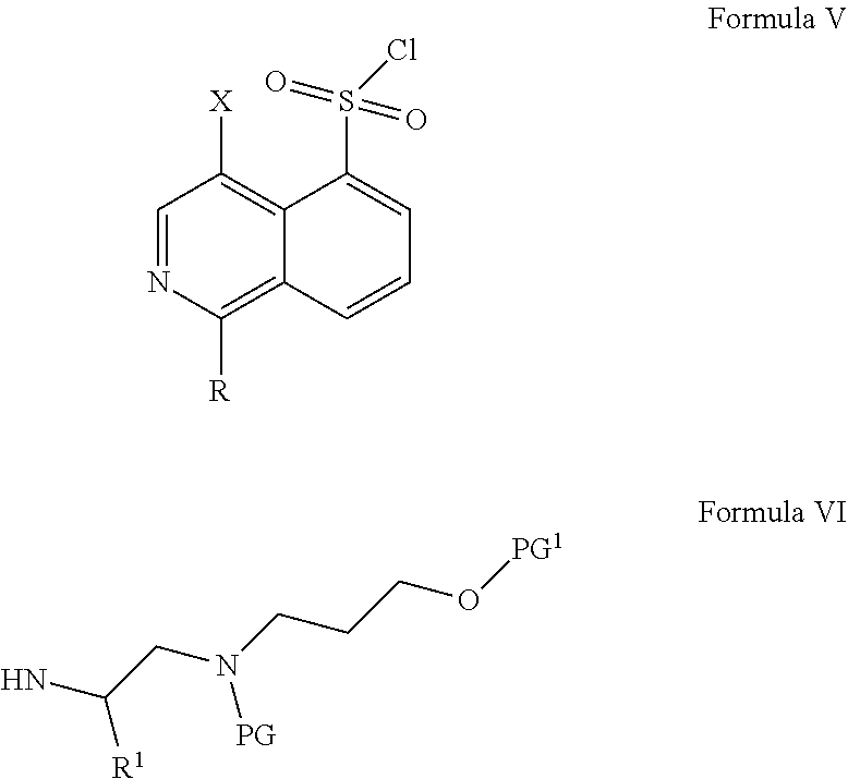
C1=NC([R])=C2C(=C1[X])C(S(Cl)(=O)=O)=CC=C2.C(CN(CCCO[PG1])[PG])([R1])N
